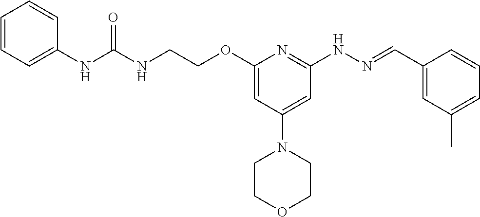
N(C(NC1=CC=CC=C1)=O)CCOC1=CC(N2CCOCC2)=CC(NN=CC2=CC(C)=CC=C2)=N1
